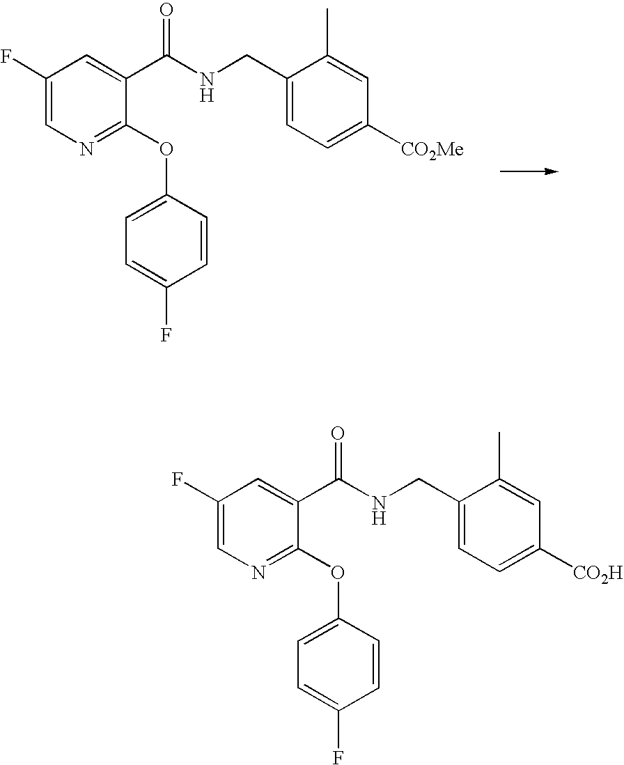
C1(F)=CN=C(OC2=CC=C(F)C=C2)C(C(NCC2=CC=C([CO2Me])C=C2C)=O)=C1.C1(F)=CN=C(OC2=CC=C(F)C=C2)C(C(NCC2=CC=C([CO2H])C=C2C)=O)=C1
